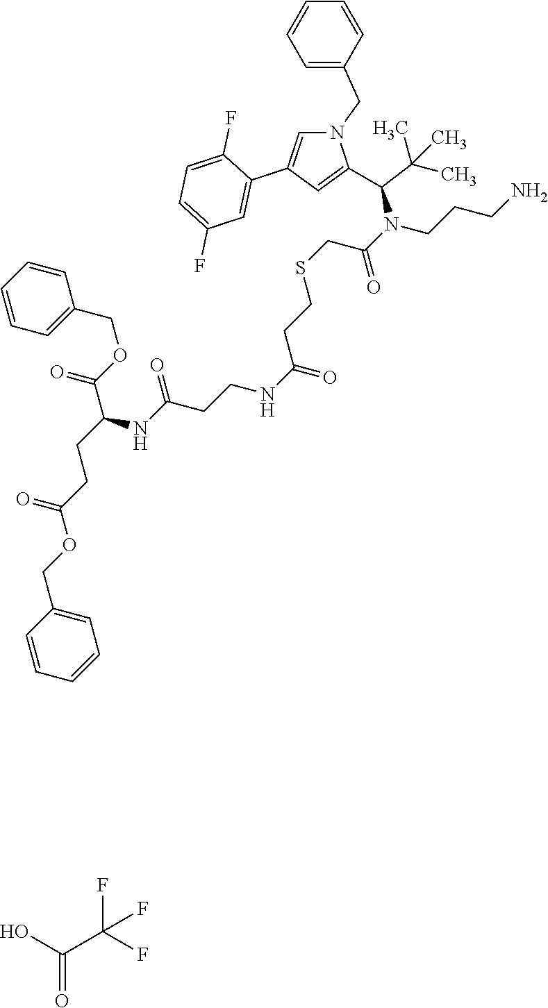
N(C(C1=CC(C2=CC(F)=CC=C2F)=CN1CC1=CC=CC=C1)C(C)(C)C)(CCCN)C(=O)CSCCC(=O)NCCC(=O)NC(C(OCC1=CC=CC=C1)=O)CCC(OCC1=CC=CC=C1)=O.C(=O)(C(F)(F)F)O
